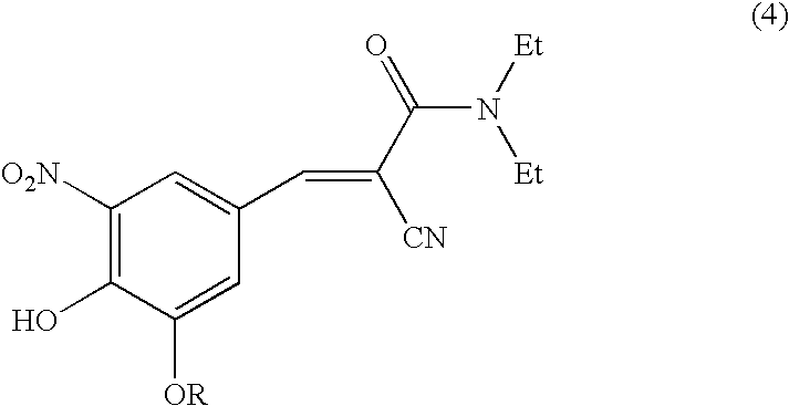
C1([O2N])=C(O)C([OR])=CC(C=C(C(=O)N([Et])[Et])[CN])=C1
